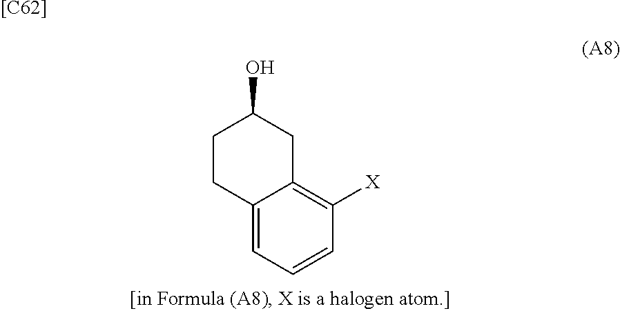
C1CC2=CC=CC([X])=C2CC1O.[[C62]]
